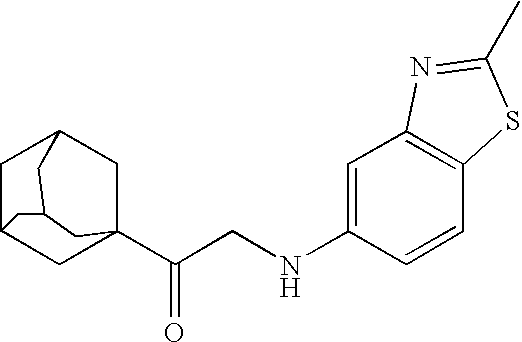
C1C2CC3(C(CNC4=CC5=C(C=C4)SC(C)=N5)=O)CC1CC(C2)C3
